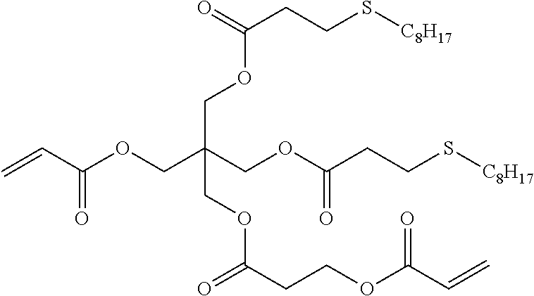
C=CC(OCC(COC(CCS[C8H17])=O)(COC(CCS[C8H17])=O)COC(CCOC(C=C)=O)=O)=O
